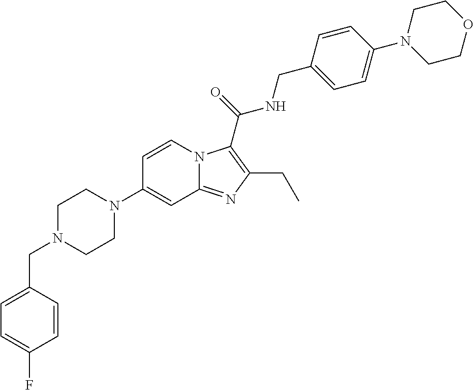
C1=CN2C(=NC(CC)=C2C(=O)NCC2=CC=C(N3CCOCC3)C=C2)C=C1N1CCN(CC2=CC=C(F)C=C2)CC1
